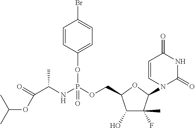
C1(O)C(F)(C)C(N2C=CC(=O)NC2=O)OC1COP(NC(C(OC(C)C)=O)C)(OC1=CC=C(Br)C=C1)=O
